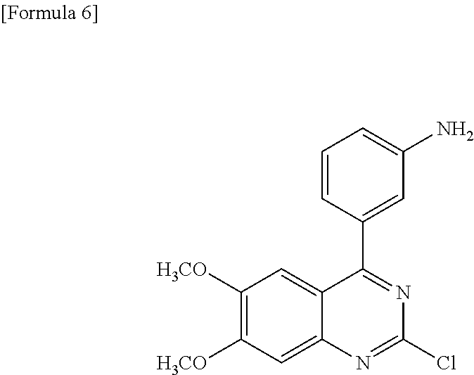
[H3CO]C1=C([H3CO])C=C2C(=C1)N=C(Cl)N=C2C1=CC(N)=CC=C1
